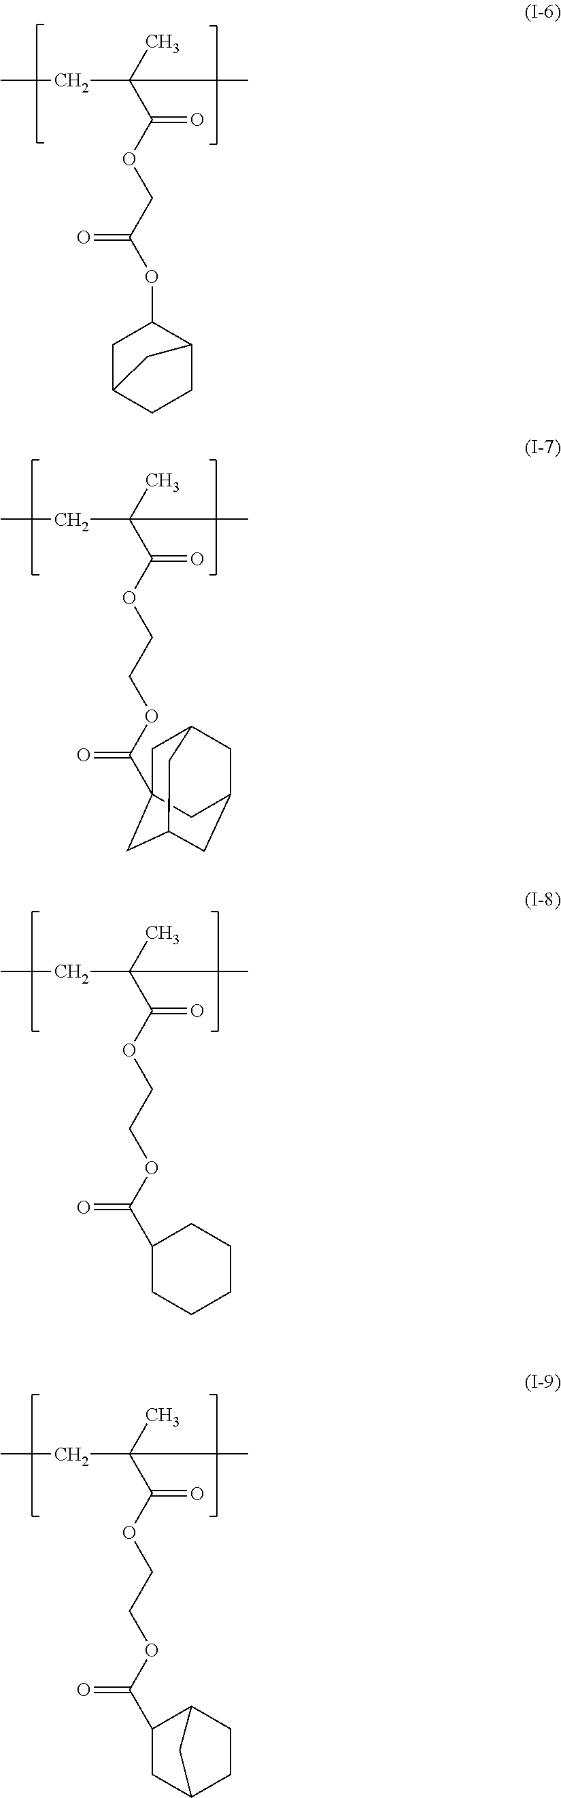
CC(C(OCC(OC1CC2CCC1C2)=O)=O)(CC)C.CC(C(OCCOC(=O)C12CC3CC(CC(C1)C3)C2)=O)(CC)C.CC(C(OCCOC(=O)C1CCCCC1)=O)(CC)C.CC(C(OCCOC(=O)C1C2CCC(C1)C2)=O)(CC)C
